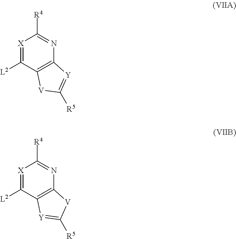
[L2]C1=[X]C([R4])=NC2=C1[V]C([R5])=[Y]2.[L2]C1=[X]C([R4])=NC2=C1[Y]=C([R5])[V]2
